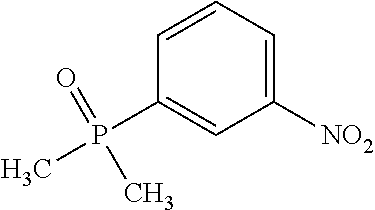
C1=CC(P(C)(=O)C)=CC([NO2])=C1
